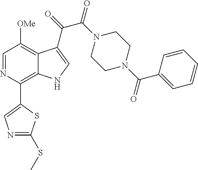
C1(C2=C3C(=C([OMe])C=N2)C(C(=O)C(N2CCN(C(C4=CC=CC=C4)=O)CC2)=O)=CN3)=CN=C(SC)S1
